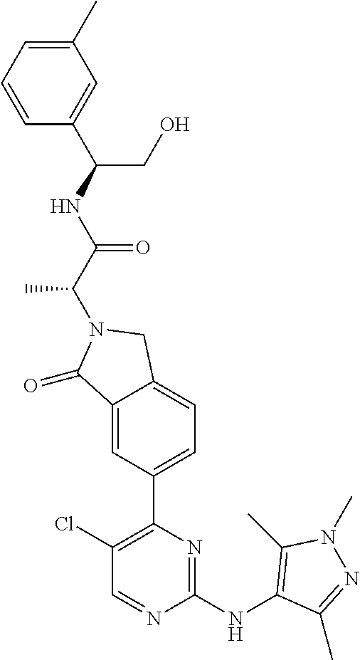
C1(=O)C2=CC(C3=C(Cl)C=NC(NC4=C(C)N(C)N=C4C)=N3)=CC=C2CN1C(C(NC(C1=CC(C)=CC=C1)CO)=O)C
